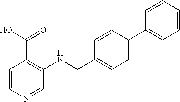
C1(CNC2=C(C(O)=O)C=CN=C2)=CC=C(C2=CC=CC=C2)C=C1
